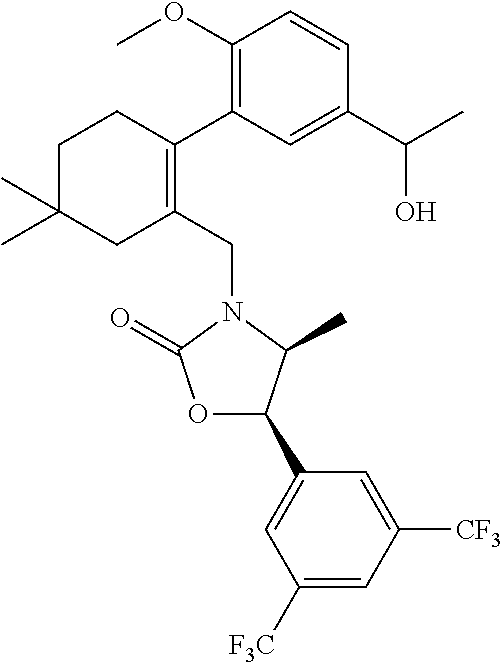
C1(CN2C(=O)OC(C3=CC([F3C])=CC([CF3])=C3)C2C)=C(C2=C(OC)C=CC(C(C)O)=C2)CCC(C)(C)C1
